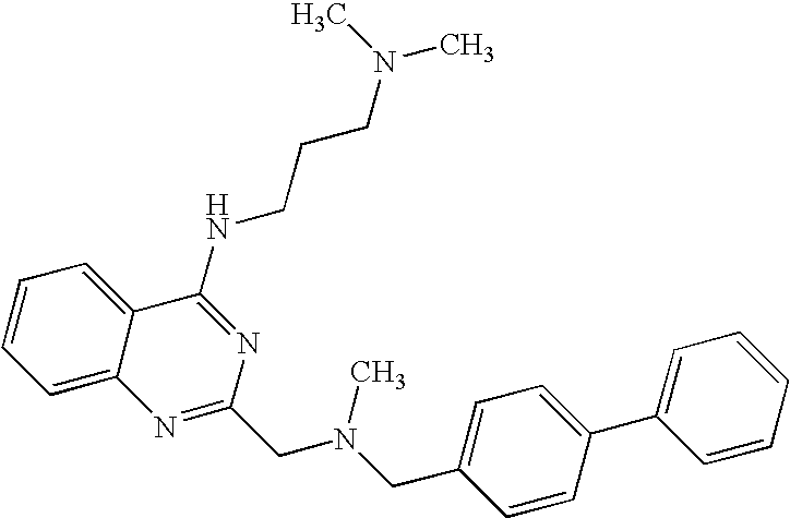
C12=CC=CC=C1C(NCCCN(C)C)=NC(CN(CC1=CC=C(C3=CC=CC=C3)C=C1)C)=N2
